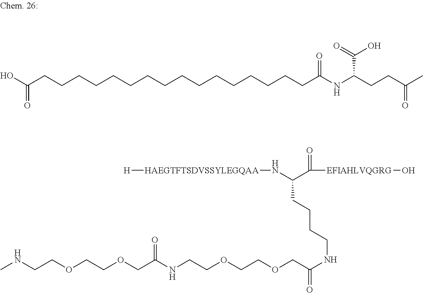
OC(CCCCCCCCCCCCCCCCC(NC(CCC(C)=O)C(=O)O)=O)=O.N(CCOCCOCC(NCCOCCOCC(NCCCCC(N[HAEGTFTSDVSSYLEGQAA][H])C(=O)[EFIAHLVQGRG]O)=O)=O)C
